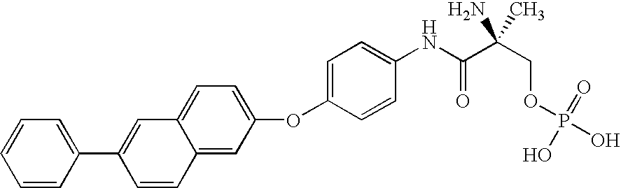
C1=CC=CC(C2=CC3=CC=C(OC4=CC=C(NC(C(COP(O)(=O)O)(N)C)=O)C=C4)C=C3C=C2)=C1
